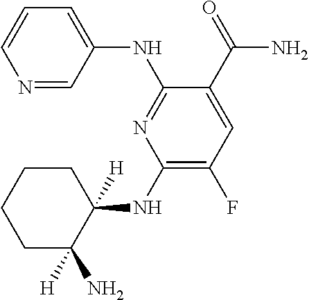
N1=CC(NC2=NC(NC3([H])CCCCC3(N)[H])=C(F)C=C2C(=O)N)=CC=C1
